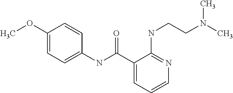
C1(OC)=CC=C(NC(C2=CC=CN=C2NCCN(C)C)=O)C=C1
